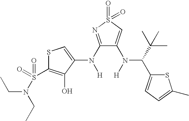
C1(N([H])C2=CSC(S(=O)(=O)N(CC)CC)=C2O)=NS(=O)(=O)C=C1N([H])C(C(C)(C)C)C1=CC=C(C)S1
